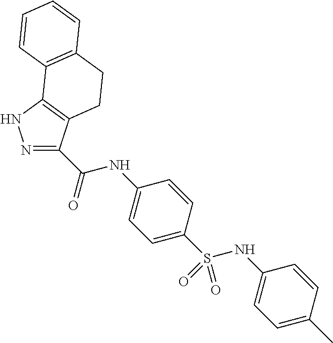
C1=C(S(NC2=CC=C(C)C=C2)(=O)=O)C=CC(NC(C2=NNC3=C2CCC2=C3C=CC=C2)=O)=C1
